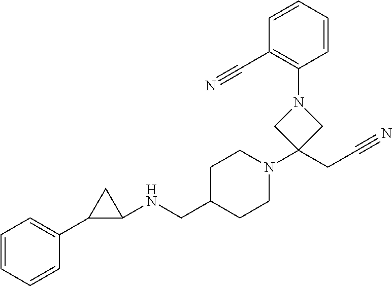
C1=CC=CC(C2C(NCC3CCN(C4(CC#N)CN(C5=C(C#N)C=CC=C5)C4)CC3)C2)=C1
